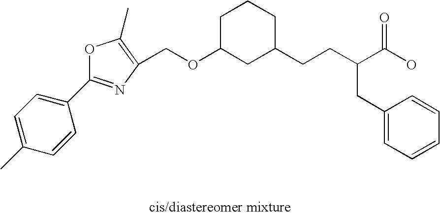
O1C(C2=CC=C(C)C=C2)=NC(COC2CC(CCC(C(O)=O)CC3=CC=CC=C3)CCC2)=C1C
